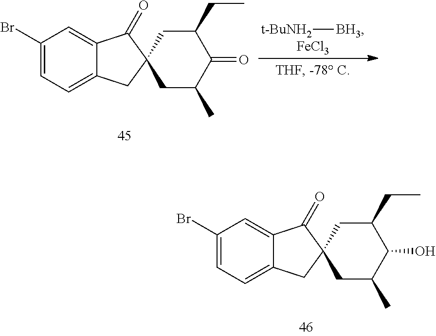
C1(Br)=CC=C2C(=C1)C(=O)C1(C2)CC(C)C(=O)C(CC)C1.[t-BuNH2][BH3].[FeCl3].C1(Br)=CC=C2C(=C1)C(=O)C1(C2)CC(C)C(O)C(CC)C1
